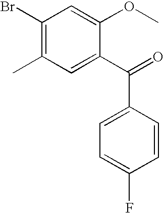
C1(Br)=C(C)C=C(C(=O)C2=CC=C(F)C=C2)C(OC)=C1
